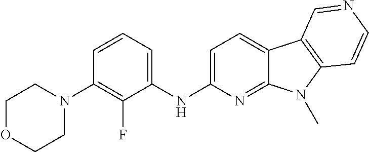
C1(NC2=CC=C3C(=N2)N(C)C2=C3C=NC=C2)=CC=CC(N2CCOCC2)=C1F
